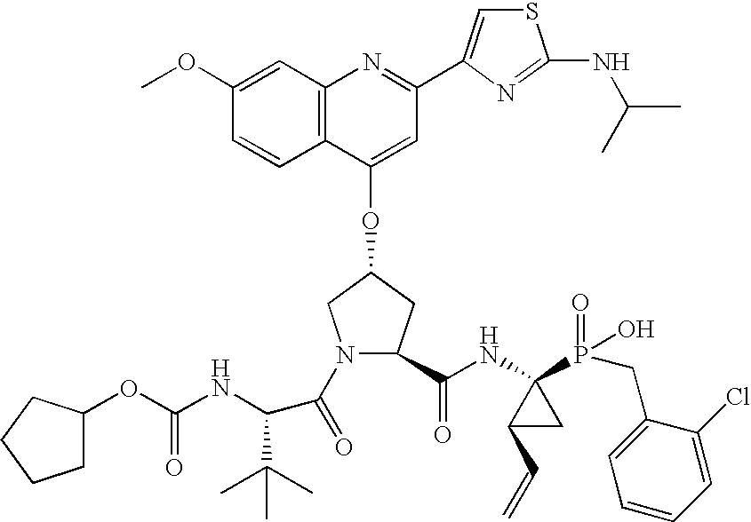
C12=C(C(OC3CN(C(=O)C(C(C)(C)C)NC(OC4CCCC4)=O)C(C(NC4(P(=O)(O)CC5=CC=CC=C5Cl)C(C=C)C4)=O)C3)=CC(C3=CSC(NC(C)C)=N3)=N1)C=CC(OC)=C2
